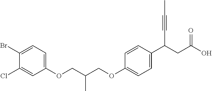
C1(OCC(COC2=CC=C(C(CC(O)=O)C#CC)C=C2)C)=CC=C(Br)C(Cl)=C1
